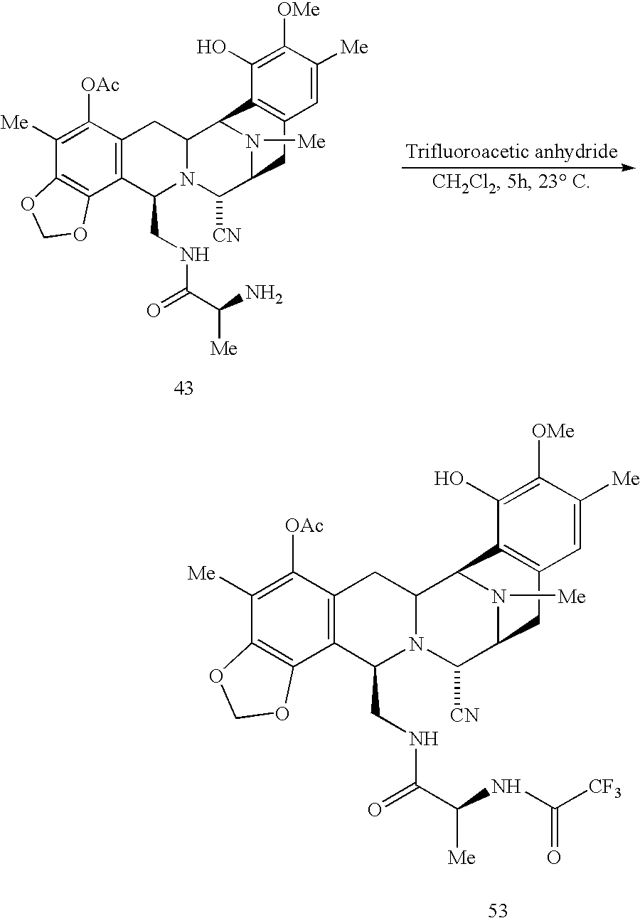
C12=C(C([OAc])=C([Me])C3=C1OCO3)CC1N(C2CNC(=O)C(NC([CF3])=O)[Me])C([CN])C2N([Me])C1C1=C(C2)C=C([Me])C([OMe])=C1O.C12=C(C([OAc])=C([Me])C3=C1OCO3)CC1N(C2CNC(=O)C(N)[Me])C([CN])C2N([Me])C1C1=C(C2)C=C([Me])C([OMe])=C1O
